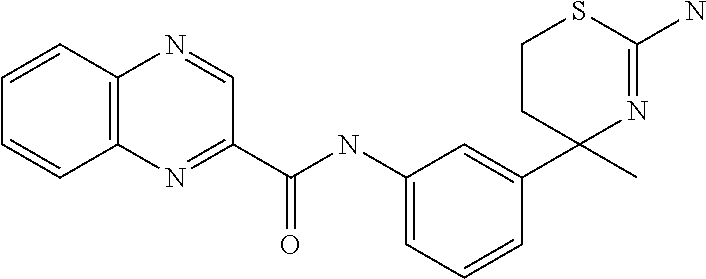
C(NC1=CC=CC(C2(C)N=C(N)SCC2)=C1)(=O)C1=NC2=C(N=C1)C=CC=C2
